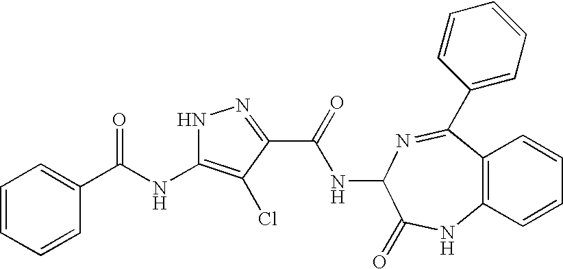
C1=CC=CC(C(NC2=C(Cl)C(C(=O)NC3C(=O)NC4=C(C(C5=CC=CC=C5)=N3)C=CC=C4)=NN2)=O)=C1
